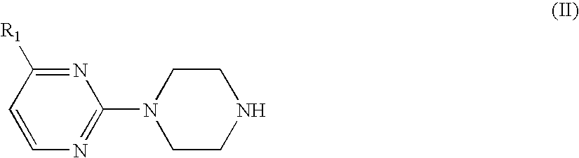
N1=C(N2CCNCC2)N=C([R1])C=C1
